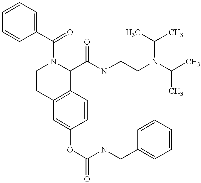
C1N(C(C2=CC=CC=C2)=O)C(C(NCCN(C(C)C)C(C)C)=O)C2=C(C1)C=C(OC(NCC1=CC=CC=C1)=O)C=C2
